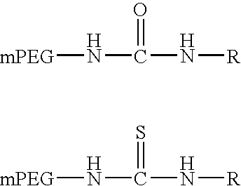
[mPEG]NC(N[R])=O.[mPEG]NC(N[R])=S
